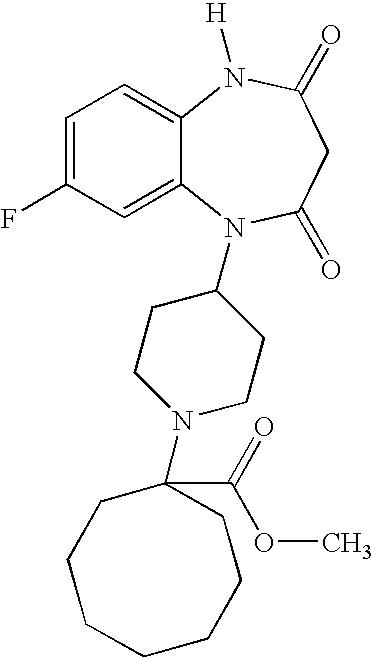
C1=C(F)C=C2C(=C1)N([H])C(=O)CC(=O)N2C1CCN(C2(C(OC)=O)CCCCCCC2)CC1
